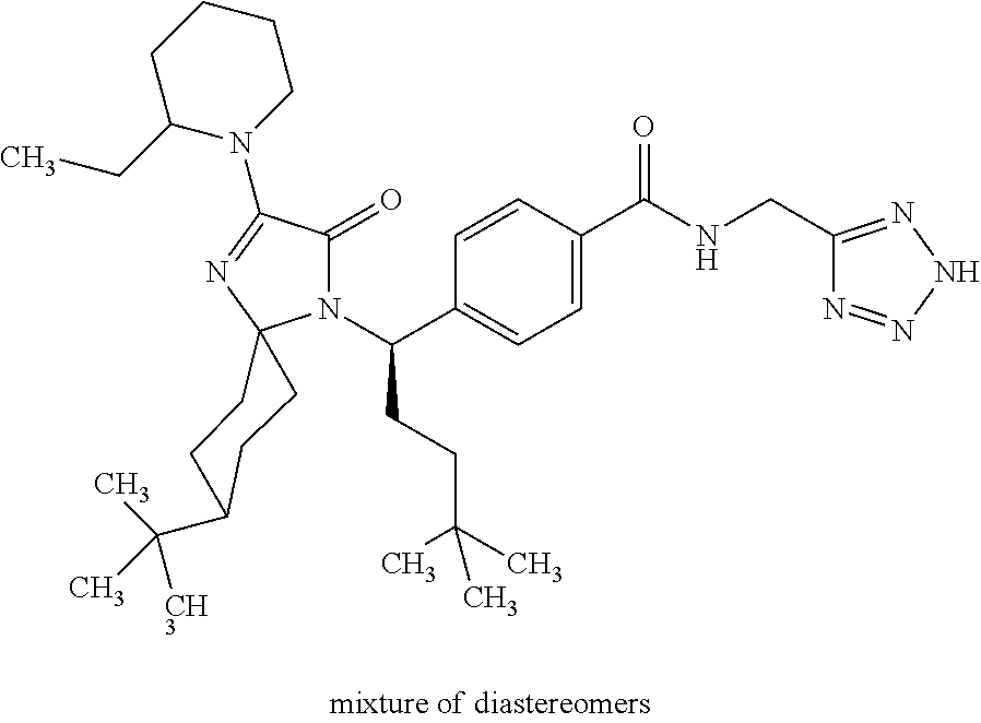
C1CC(CC)N(C2=NC3(N(C(C4=CC=C(C(NCC5=NNN=N5)=O)C=C4)CCC(C)(C)C)C2=O)CCC(C(C)([CH3])C)CC3)CC1
